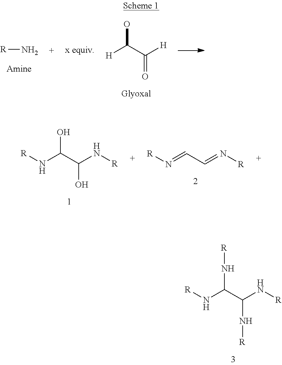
[H]C(C([H])=O)O.[R]N.[R]NC(C(N[R])O)O.[R]N=CC=N[R].[R]NC(C(N[R])N[R])N[R]
